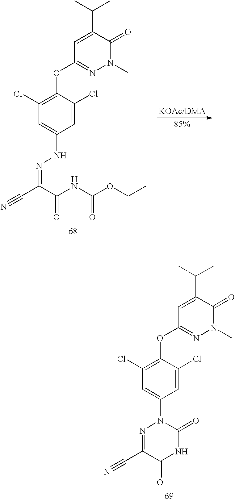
C1(Cl)=C(OC2=NN(C)C(=O)C(C(C)C)=C2)C(Cl)=CC(NN=C(C(NC(OCC)=O)=O)C#N)=C1.C1(Cl)=C(OC2=NN(C)C(=O)C(C(C)C)=C2)C(Cl)=CC(N2N=C(C#N)C(=O)NC2=O)=C1
